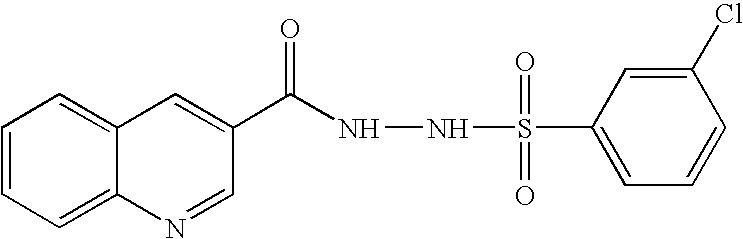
C1=CC=C2C(=C1)C=C(C(=O)NNS(C1=CC=CC(Cl)=C1)(=O)=O)C=N2
